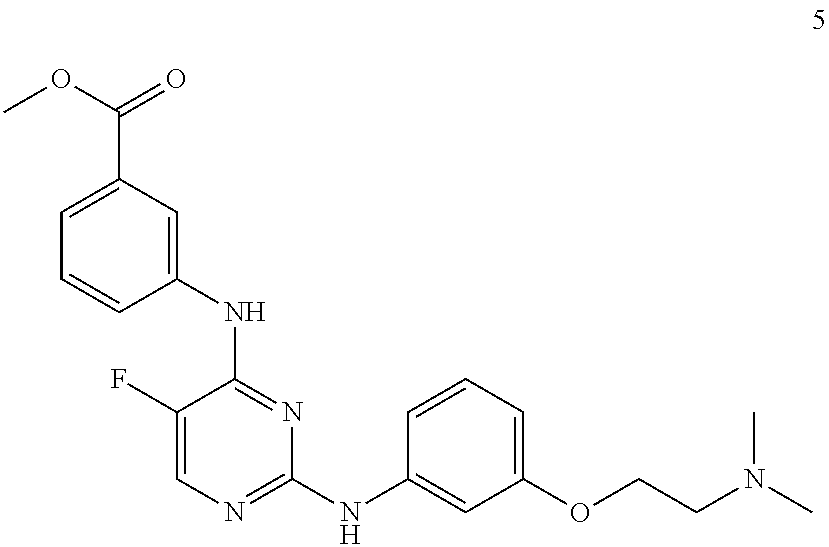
C1(F)=CN=C(NC2=CC(OCCN(C)C)=CC=C2)N=C1NC1=CC(C(=O)OC)=CC=C1
